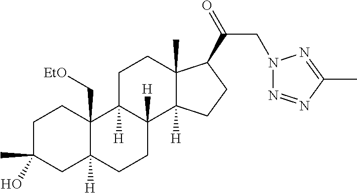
C1C(C)(O)CC2([H])C(C[EtO])(C1)C1([H])C([H])(CC2)C2([H])C(C)(CC1)C(C(=O)CN1N=NC(C)=N1)CC2
